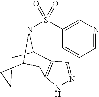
C1CCC2CC3=C(C1N2S(=O)(=O)C1=CN=CC=C1)C=NN3
